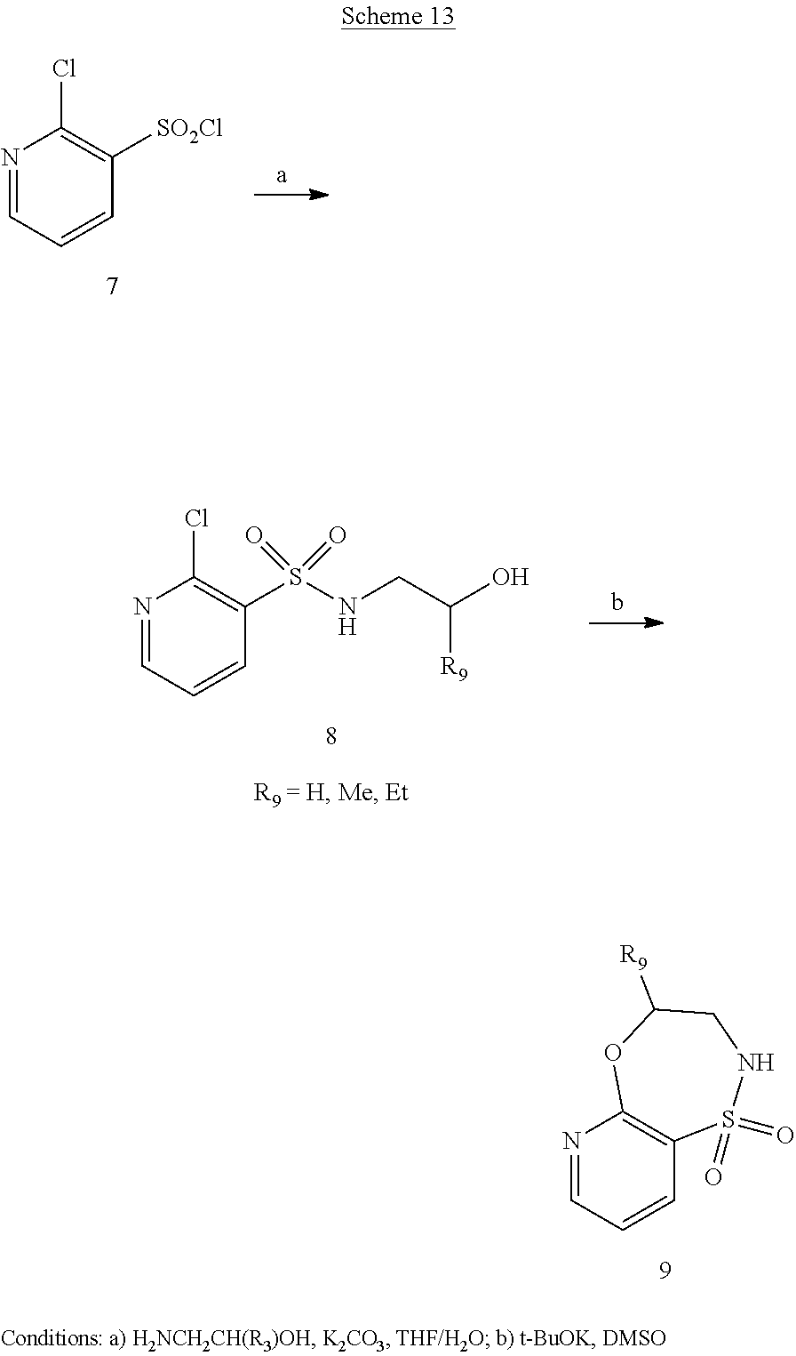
N1=CC=CC2=C1OC([R9])CNS2(=O)=O.N1=CC=CC([SO2Cl])=C1Cl.N1=CC=CC(S(NCC([R9])O)(=O)=O)=C1Cl
